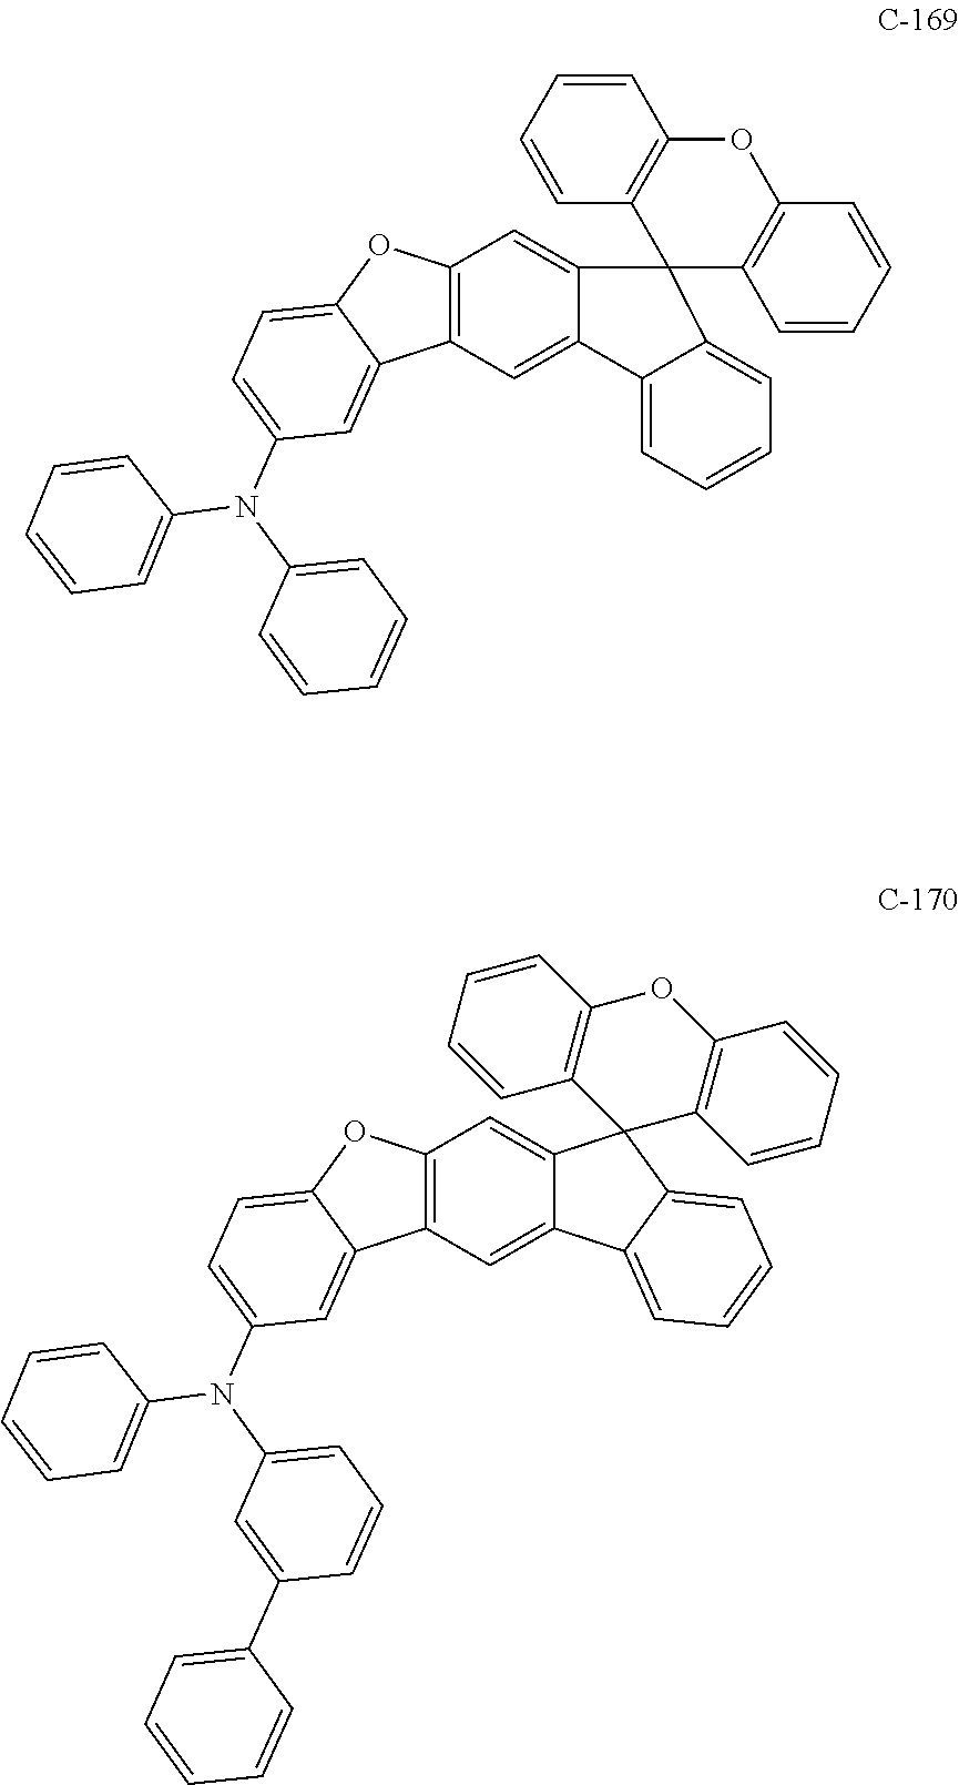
C12=C(C=C3C(=C1)C1(C4=CC=CC=C34)C3=C(C=CC=C3)OC3=C1C=CC=C3)C1=CC(N(C3=CC=CC=C3)C3=CC=CC=C3)=CC=C1O2.C12=C(C=C3C(=C1)C1(C4=C(C=CC=C4)OC4=C1C=CC=C4)C1=CC=CC=C31)C1=CC(N(C3=CC=CC(C4=CC=CC=C4)=C3)C3=CC=CC=C3)=CC=C1O2
